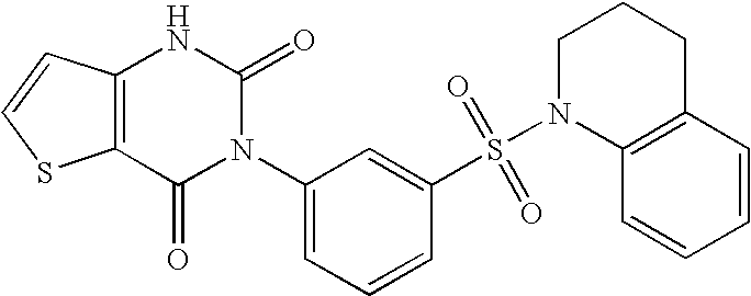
C12=C(C=CS1)NC(=O)N(C1=CC=CC(S(N3C4=C(CCC3)C=CC=C4)(=O)=O)=C1)C2=O
